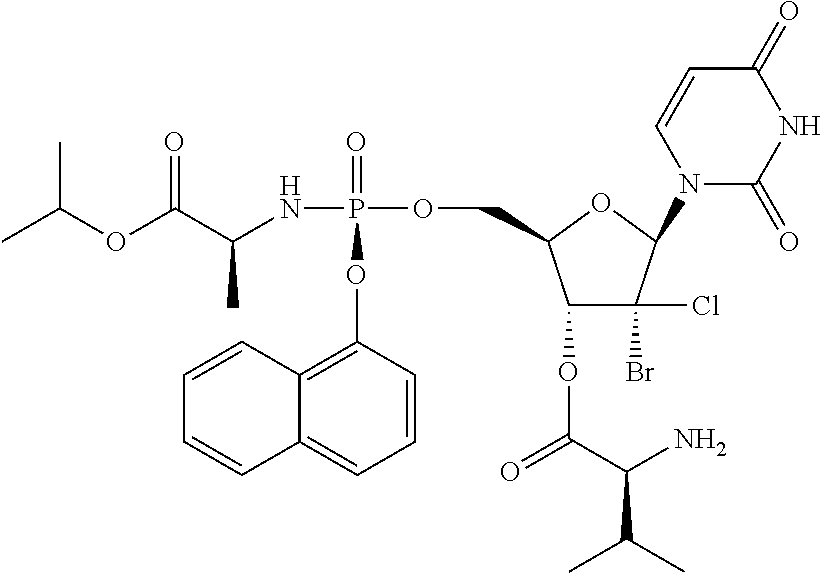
C1=CC(OP(=O)(OCC2OC(N3C(=O)NC(=O)C=C3)C(Br)(Cl)C2OC(=O)C(N)C(C)C)NC(C(OC(C)C)=O)C)=C2C(=C1)C=CC=C2
